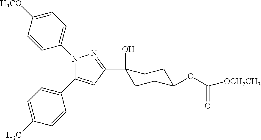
C1([H3CO])=CC=C(N2C(C3=CC=C(C)C=C3)=CC(C3(O)CCC(OC([OCH2CH3])=O)CC3)=N2)C=C1
